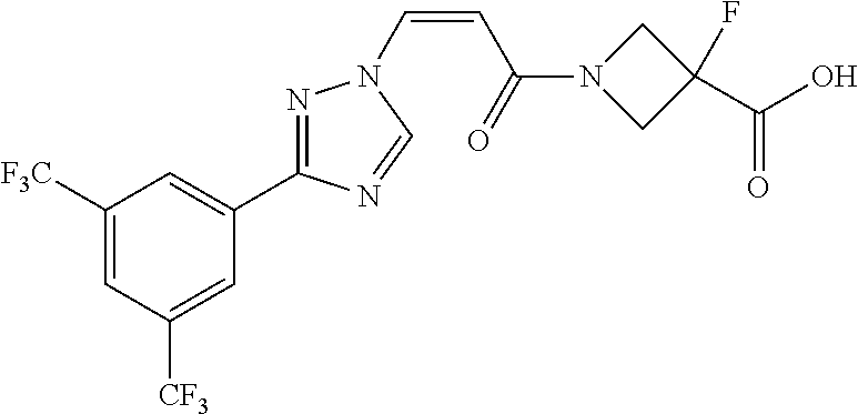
C1([F3C])=CC([CF3])=CC(C2=NN(C=CC(N3CC(F)(C(O)=O)C3)=O)C=N2)=C1
